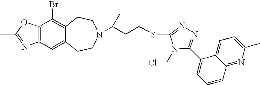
Cl.C12=C(C=C3C(=C1Br)CCN(C(CCSC1=NN=C(C4=CC=CC5=NC(C)=CC=C45)N1C)C)CC3)N=C(C)O2
